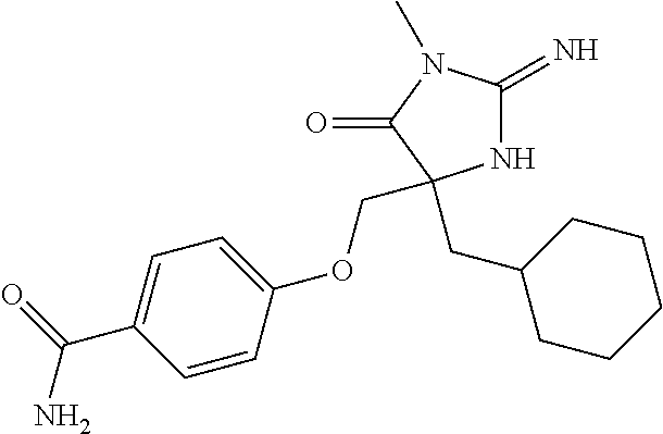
N1C(=N)N(C)C(=O)C1(CC1CCCCC1)COC1=CC=C(C(=O)N)C=C1
